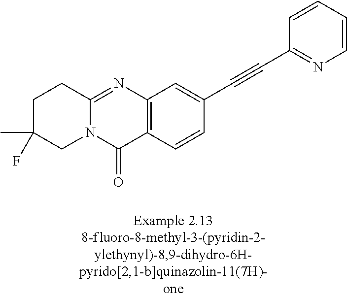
N12C(=NC3=C(C1=O)C=CC(C#CC1=NC=CC=C1)=C3)CCC(F)(C)C2
